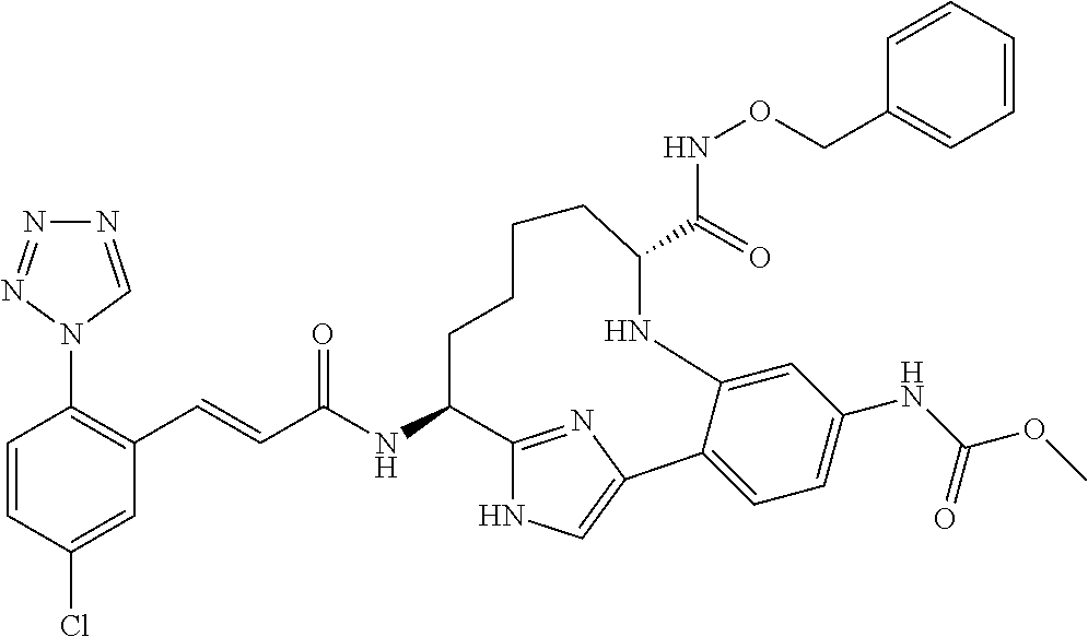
C(C(NC1C2=NC(=CN2)C2=CC=C(NC(OC)=O)C=C2NC(C(=O)NOCC2=CC=CC=C2)CCCC1)=O)=CC1=C(N2C=NN=N2)C=CC(Cl)=C1
